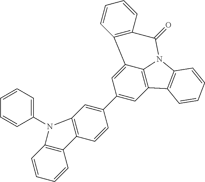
C1(C2=CC3=C(C=C2)C2=C(C=CC=C2)N3C2=CC=CC=C2)=CC2=C3C(=C1)C1=C(C(=O)N3C3=C2C=CC=C3)C=CC=C1
